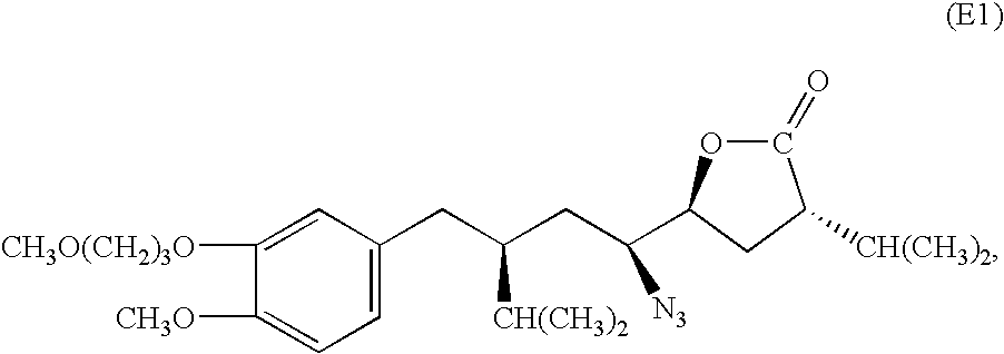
C1(CC(CC([N3])C2OC(=O)C([CH(CH3)2])C2)[CH(CH3)2])=CC=C([CH3O])C([CH3O(CH2)3O])=C1
